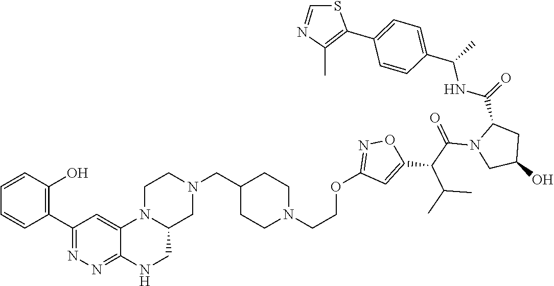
N12CCN(CC3CCN(CCOC4=NOC(C(C(N5CC(O)CC5C(NC(C)C5=CC=C(C6=C(C)N=CS6)C=C5)=O)=O)C(C)C)=C4)CC3)CC1CNC1=NN=C(C3=C(O)C=CC=C3)C=C21
